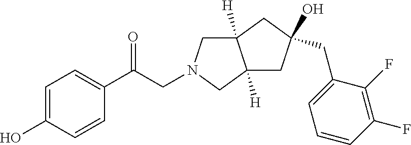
C(C(C1=CC=C(O)C=C1)=O)N1CC2([H])C([H])(C1)CC(CC1=CC=CC(F)=C1F)(O)C2
